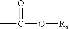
CC(O[R8])=O
